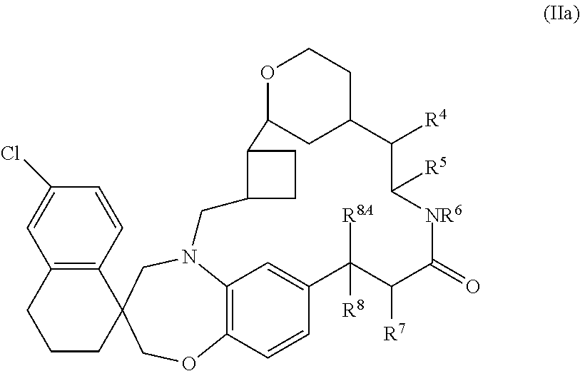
C12=C3C=CC(=C1)C([R8A])([R8])C([R7])C(=O)[NR6]C([R5])C([R4])C1CC(C4C(CN2CC2(CO3)C3=C(C=C(Cl)C=C3)CCC2)CC4)OCC1
